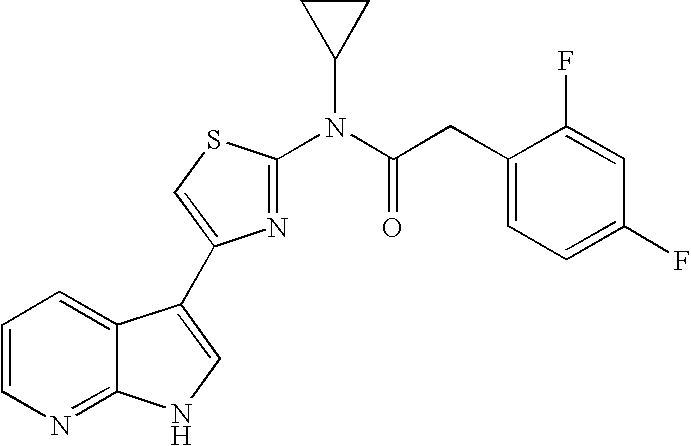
C1=CN=C2C(=C1)C(C1=CSC(N(C(CC3=CC=C(F)C=C3F)=O)C3CC3)=N1)=CN2
